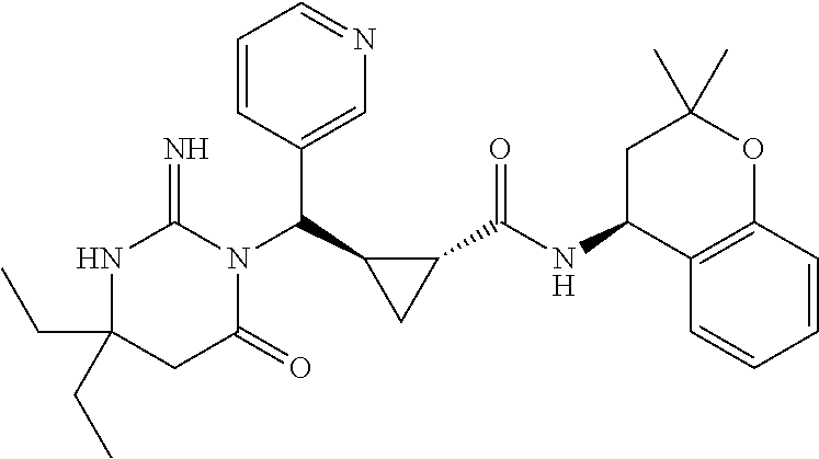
C1(C(N2C(=N)NC(CC)(CC)CC2=O)C2=CN=CC=C2)CC1C(NC1C2=C(OC(C)(C)C1)C=CC=C2)=O
